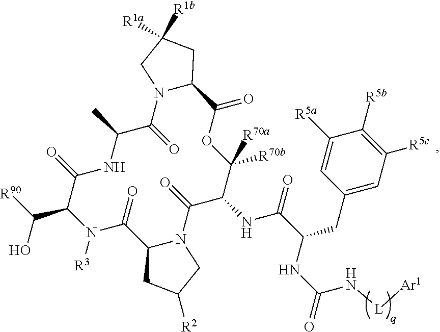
C1([R5a])=CC(CC(C(NC2C([R70a])([R70b])OC(=O)C3N(C(=O)C(C)NC(=O)C(C([R90])O)N([R3])C(=O)C4N(C2=O)CC([R2])C4)CC([R1a])([R1b])C3)=O)NC(N[L][Ar1])=O)=CC([R5c])=C1[R5b]
